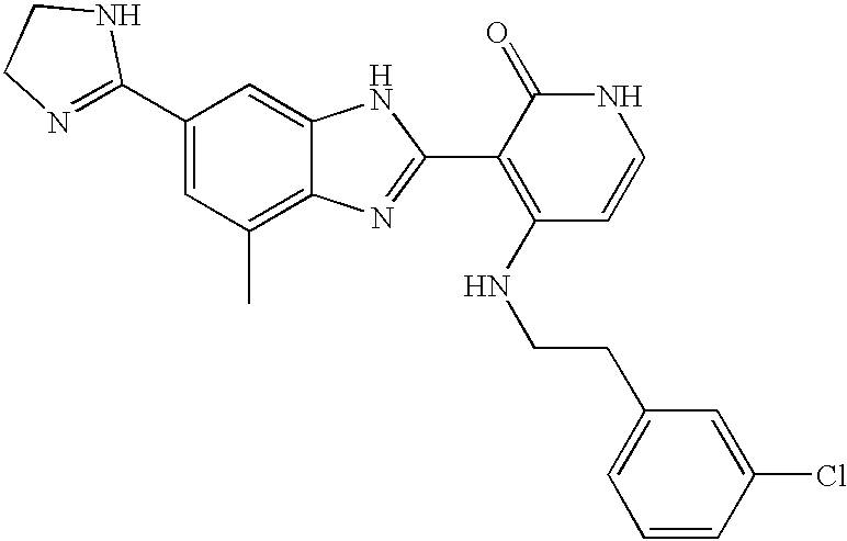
C1(C2=CC(C)=C3C(=C2)NC(C2=C(NCCC4=CC=CC(Cl)=C4)C=CNC2=O)=N3)=NCCN1
